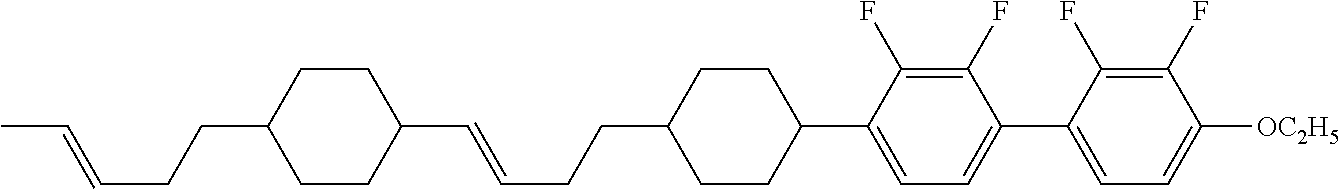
C1(C=CCCC2CCC(C3=CC=C(C4=CC=C([OC2H5])C(F)=C4F)C(F)=C3F)CC2)CCC(CCC=CC)CC1
